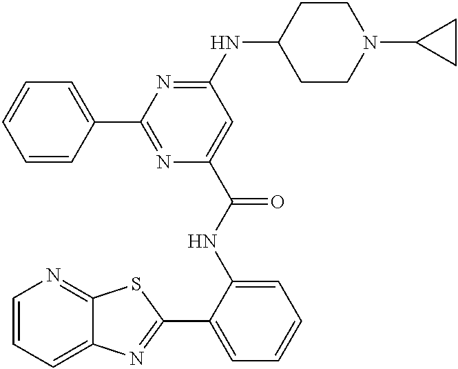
C1=CC=C2C(=N1)SC(C1=CC=CC=C1NC(=O)C1=CC(NC3CCN(C4CC4)CC3)=NC(C3=CC=CC=C3)=N1)=N2
